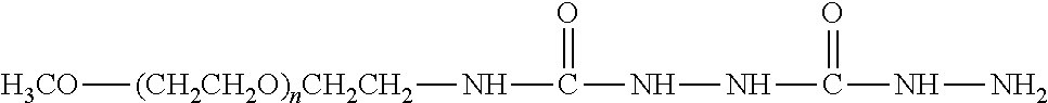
[(CH2CH2O)nCH2CH2](NC(NNC(NN)=O)=O)[H3CO]
